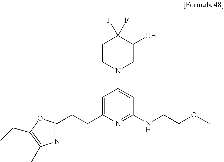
C1CN(C2=CC(NCCOC)=NC(CCC3=NC(C)=C(CC)O3)=C2)CC(O)C1(F)F
